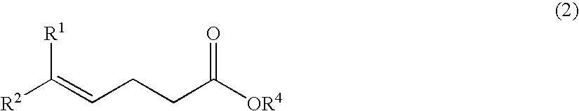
[R2]C(=CCCC([OR4])=O)[R1]
